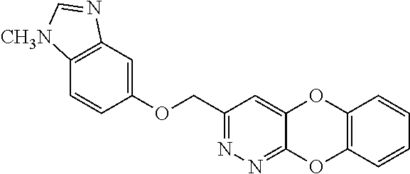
C1(COC2=CC3=C(C=C2)[CH3N]C=N3)=NN=C2C(=C1)OC1=C(O2)C=CC=C1
